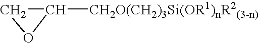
C1C([CH2O(CH2)3Si(OR1)nR2(3-n)])O1
